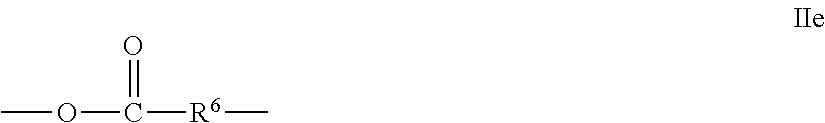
O=C([R6]C)OC
